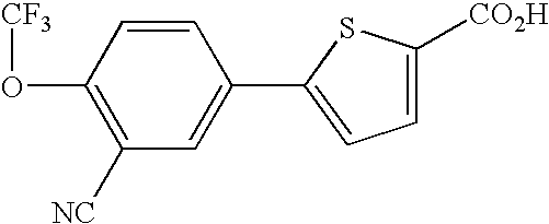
C1(O[CF3])=C([NC])C=C(C2=CC=C([CO2H])S2)C=C1
